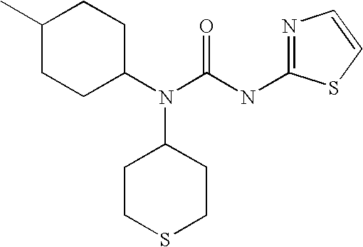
C1(N(C(NC2=NC=CS2)=O)C2CCSCC2)CCC(C)CC1
